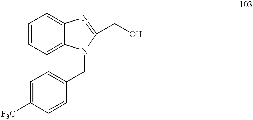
C1=CC=C2C(=C1)N=C(CO)N2CC1=CC=C([F3C])C=C1
